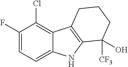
C1(F)=CC=C2C(=C1Cl)C1=C(N2)C([CF3])(O)CCC1
